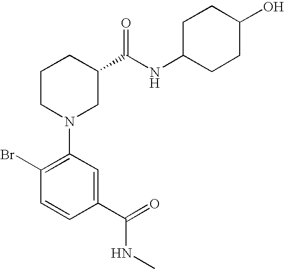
C1(N2CC(C(NC3CCC(O)CC3)=O)CCC2)=C(Br)C=CC(C(=O)NC)=C1
